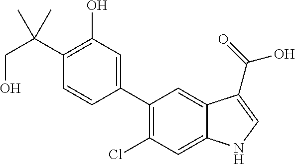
C1(C2=C(Cl)C=C3C(=C2)C(C(=O)O)=CN3)=CC(O)=C(C(C)(CO)C)C=C1
